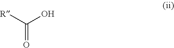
C(=O)([R])O
